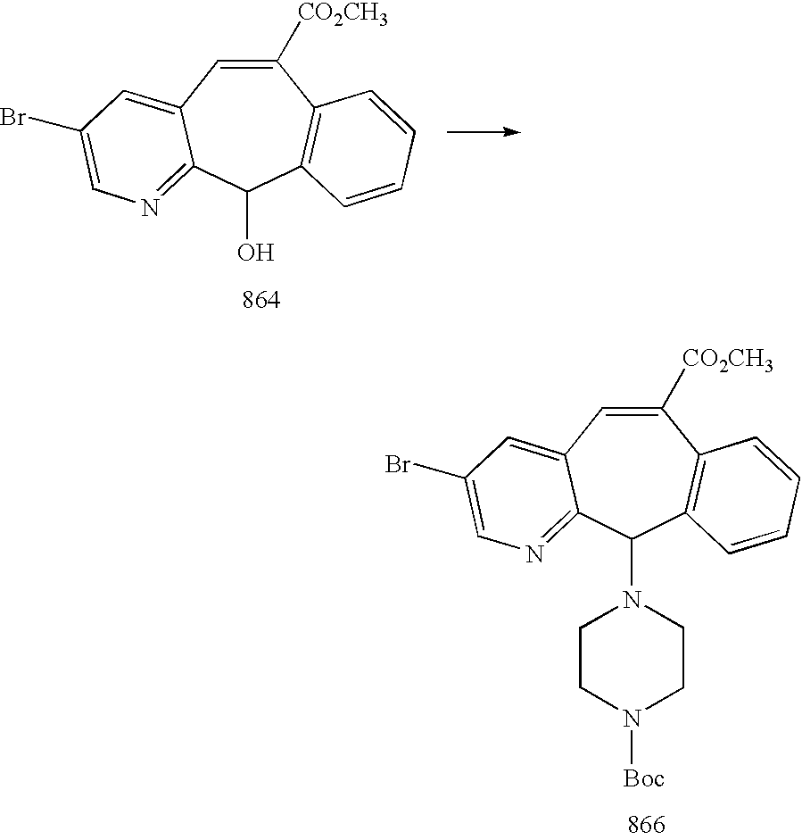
C1([CO2CH3])=CC2=CC(Br)=CN=C2C(N2CCN([Boc])CC2)C2=C1C=CC=C2.C1([CO2CH3])=CC2=CC(Br)=CN=C2C(O)C2=C1C=CC=C2
